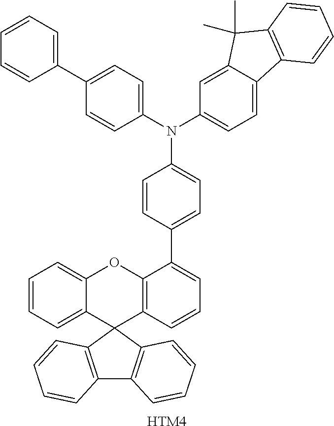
[HTM4].C1=CC=C2C(=C1)OC1=C(C23C2=C(C4=C3C=CC=C4)C=CC=C2)C=CC=C1C1=CC=C(N(C2=CC=C3C(=C2)C(C)(C)C2=C3C=CC=C2)C2=CC=C(C3=CC=CC=C3)C=C2)C=C1
